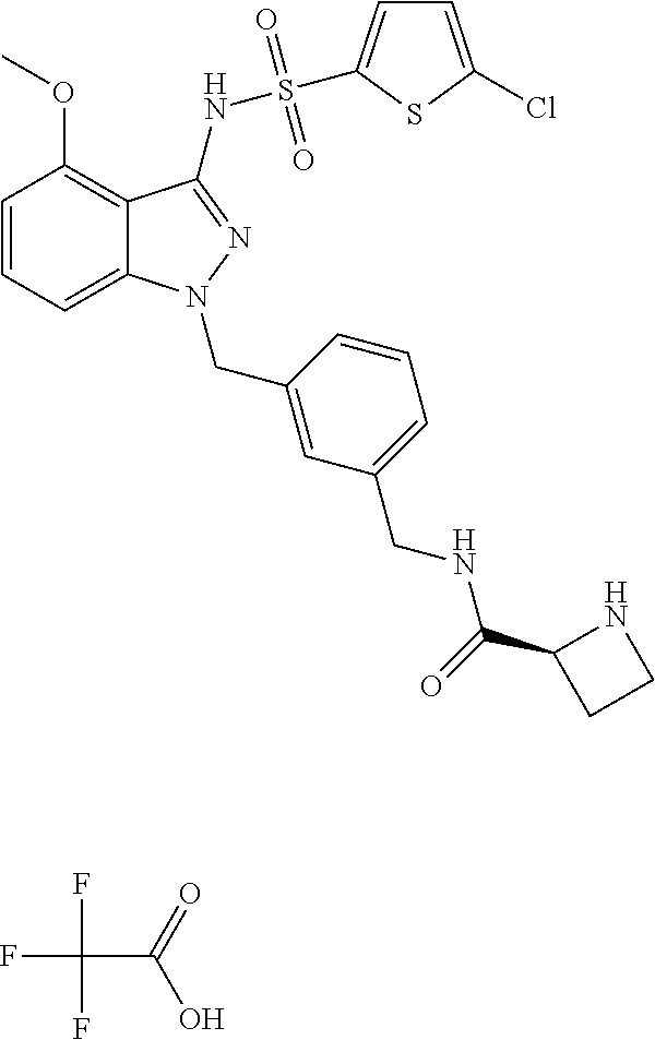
FC(C(=O)O)(F)F.C1=CC=C2C(=C1OC)C(NS(=O)(=O)C1=CC=C(Cl)S1)=NN2CC1=CC(CNC(=O)C2CCN2)=CC=C1
